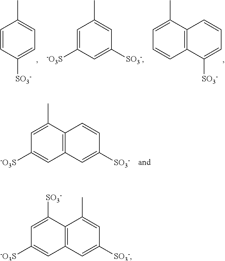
C1=CC([SO3-])=CC=C1C.C1=C([-O3S])C=C([SO3-])C=C1C.C12=C(C([SO3-])=CC=C1)C=CC=C2C.C1=C(C)C2=C(C=C1[-O3S])C=C([SO3-])C=C2.C1=C([SO3-])C2=C(C=C1[-O3S])C=C([SO3-])C=C2C
